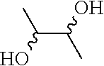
C(C(O)C)(O)C
